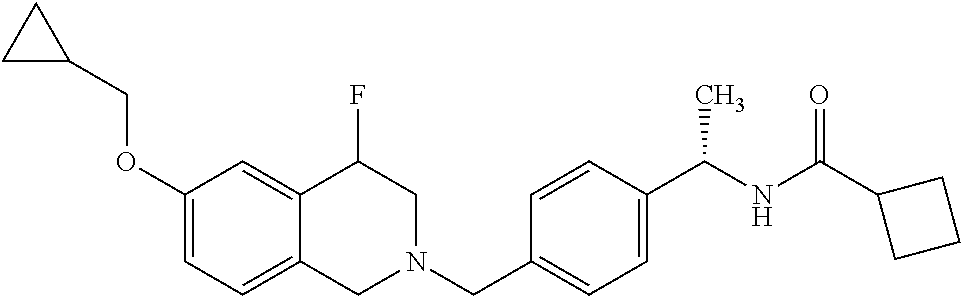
C1(OCC2CC2)=CC=C2C(=C1)C(F)CN(CC1=CC=C(C(NC(=O)C3CCC3)C)C=C1)C2
